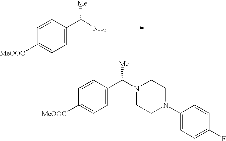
C1=CC(C(N2CCN(C3=CC=C(F)C=C3)CC2)[Me])=CC=C1[MeOOC].C1=CC(C(N)[Me])=CC=C1[MeOOC]
